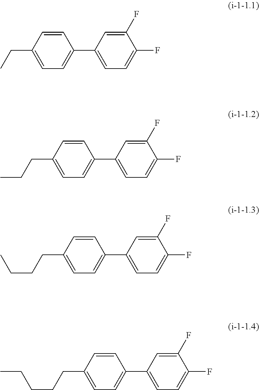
C1(F)=CC(C2=CC=C(CC)C=C2)=CC=C1F.C1(F)=CC(C2=CC=C(CCC)C=C2)=CC=C1F.C1(F)=CC(C2=CC=C(CCCC)C=C2)=CC=C1F.C1(F)=CC(C2=CC=C(CCCCC)C=C2)=CC=C1F
